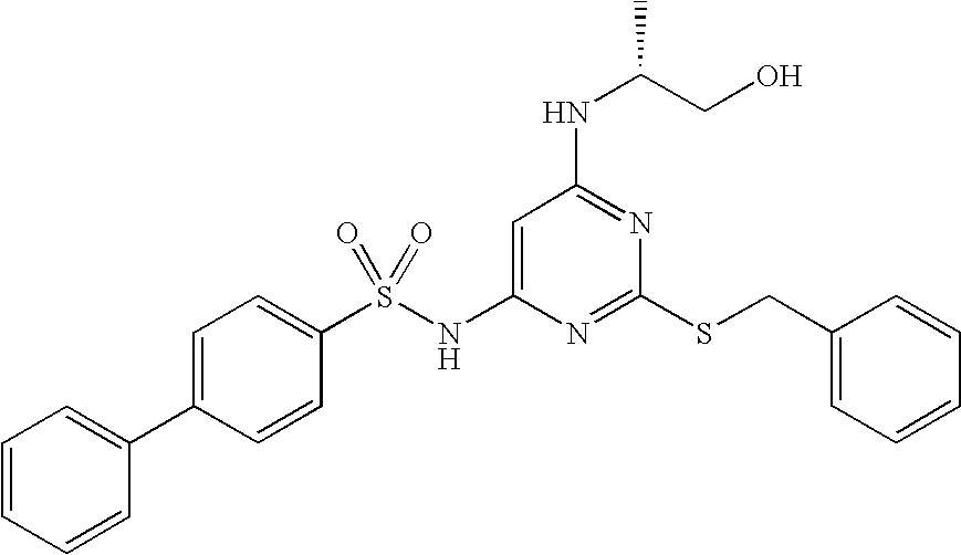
C1=C(NS(C2=CC=C(C3=CC=CC=C3)C=C2)(=O)=O)N=C(SCC2=CC=CC=C2)N=C1NC(CO)C
